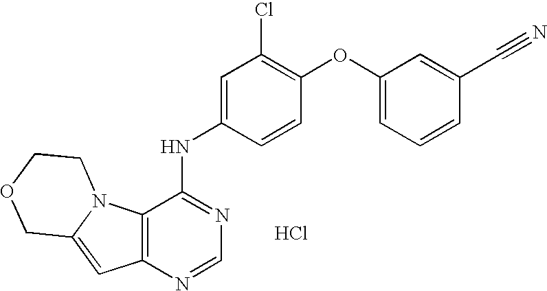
C12=C(N=CN=C1NC1=CC(Cl)=C(OC3=CC=CC(C#N)=C3)C=C1)C=C1N2CCOC1.Cl
